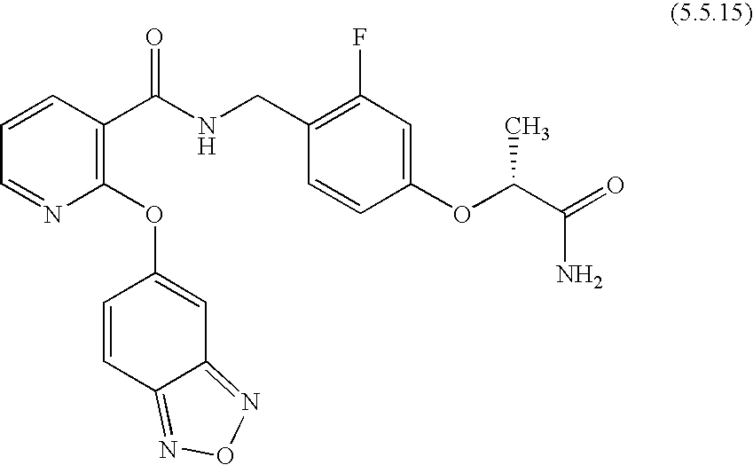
C1=NC(OC2=CC3=NON=C3C=C2)=C(C(NCC2=C(F)C=C(OC(C(=O)N)C)C=C2)=O)C=C1
